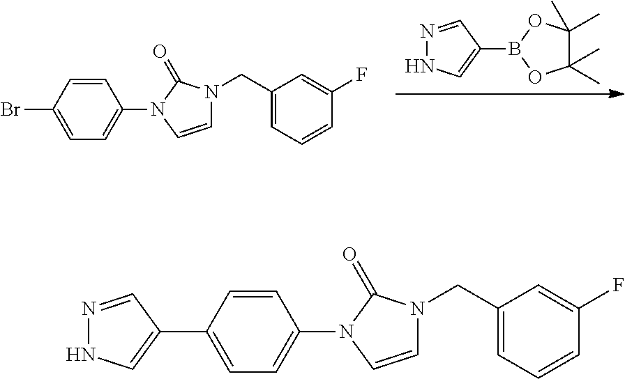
N1=CC(B2OC(C)(C)C(C)(C)O2)=CN1.C1(N2C=CN(CC3=CC=CC(F)=C3)C2=O)=CC=C(Br)C=C1.C1(N2C=CN(CC3=CC=CC(F)=C3)C2=O)=CC=C(C2=CNN=C2)C=C1
